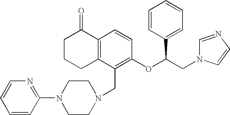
C1C2=C(C(=O)CC1)C=CC(OC(CN1C=CN=C1)C1=CC=CC=C1)=C2CN1CCN(C2=NC=CC=C2)CC1
